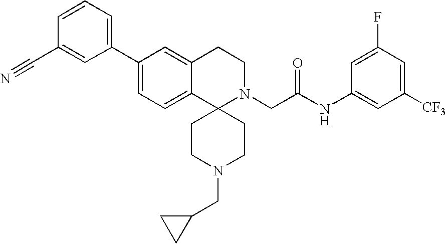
C1(C2=CC=C3C(=C2)CCN(CC(NC2=CC([CF3])=CC(F)=C2)=O)C32CCN(CC3CC3)CC2)=CC=CC(C#N)=C1
